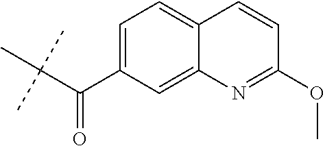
C(C(C1=CC=C2C(=C1)N=C(OC)C=C2)=O)(C)(C)C
